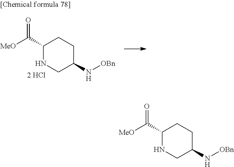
C1(C(=O)[MeO])NCC(N[OBn])CC1.C1(C(=O)[MeO])NCC(N[OBn])CC1
